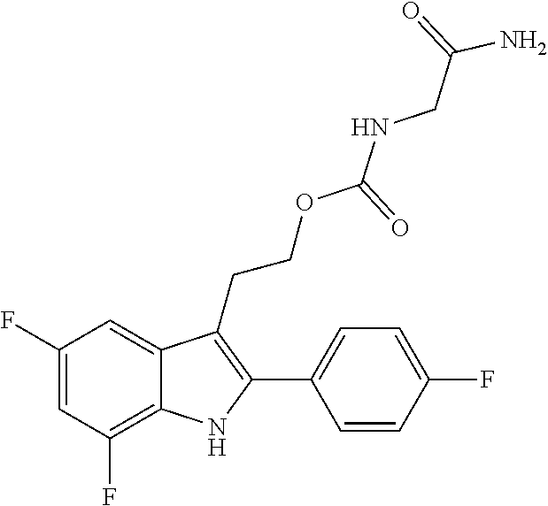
C1(F)=C2C(=CC(F)=C1)C(CCOC(NCC(N)=O)=O)=C(C1=CC=C(F)C=C1)N2
